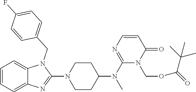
C1=CC=C2C(=C1)N(CC1=CC=C(F)C=C1)C(N1CCC(N(C)C3=NC=CC(=O)N3COC(C(C)(C)C)=O)CC1)=N2
